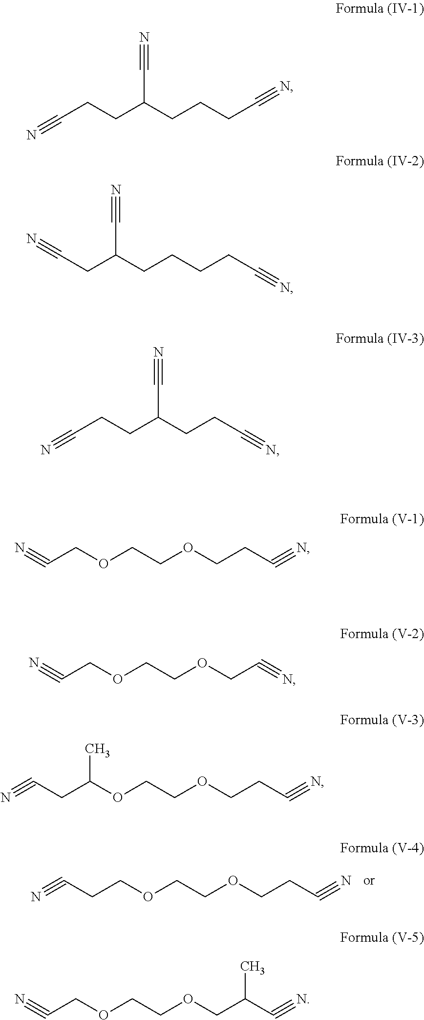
C(COCCC#N)OCCC#N.C(CCC(CCCC#N)C#N)#N.C(CC(CCCCC#N)C#N)#N.C(CCC(CCC#N)C#N)#N.C(COCCC#N)OCC#N.N#CCOCCOCC#N.C(COCCC#N)OC(CC#N)C.C(COCC(C#N)C)OCC#N
